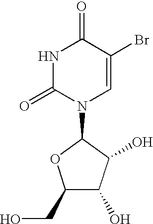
N1(C2C(O)C(O)C(CO)O2)C=C(Br)C(=O)NC1=O
